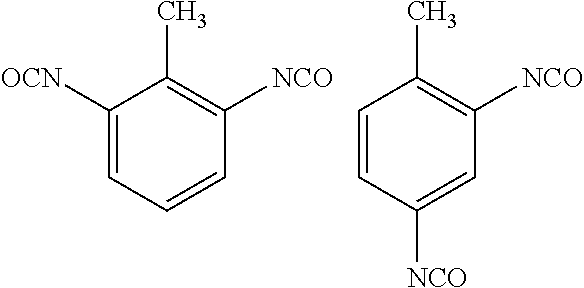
C1([OCN])=CC=CC([NCO])=C1C.C1=CC([NCO])=CC([NCO])=C1C
